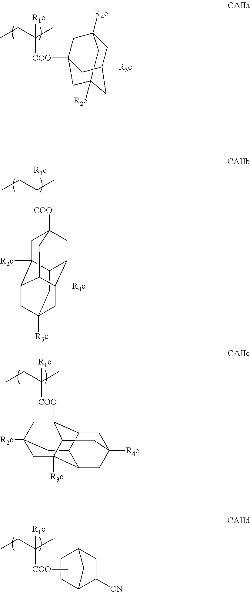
[R1c]C([COO]C12CC3([R4c])CC([R3c])(CC([R2c])(C1)C3)C2)(C)CC.[R1c]C([COO]C12CC3([R2c])C4CC5([R3c])CC([R4c])(C(C1)C3C5)C4C2)(C)CC.[R1c]C([COO]C)(C)CC.C1CC2C([CN])CC1C2.[R1c]C([COO]C12C3CC4([R4c])CC5C3CC([R2c])(C1)CC5([R3c])C2C4)(C)CC
